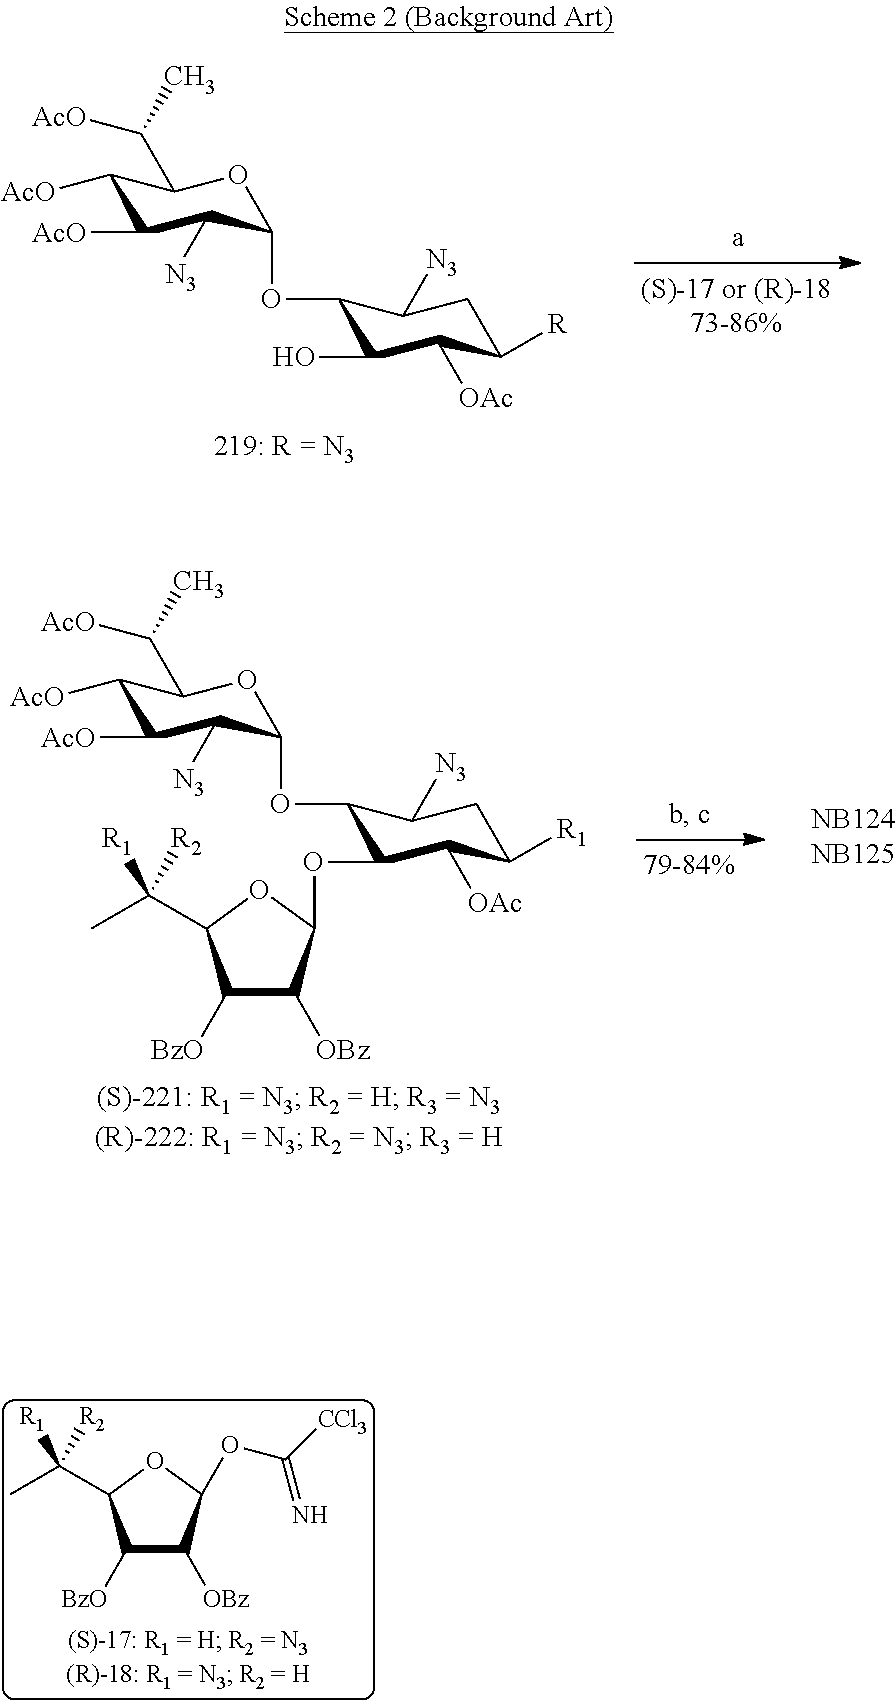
C1([AcO])C([AcO])C([N3])C(OC2C(O)C([OAc])C([R])CC2[N3])OC1C(C)[AcO].C1([AcO])C([AcO])C([N3])C(OC2C(OC3C([OBz])C([BzO])C(C(C)([R2])[R1])O3)C([OAc])C([R1])CC2[N3])OC1C(C)[AcO].[BzO]C1C([OBz])C(OC([CCl3])=N)OC1C(C)([R2])[R1]
